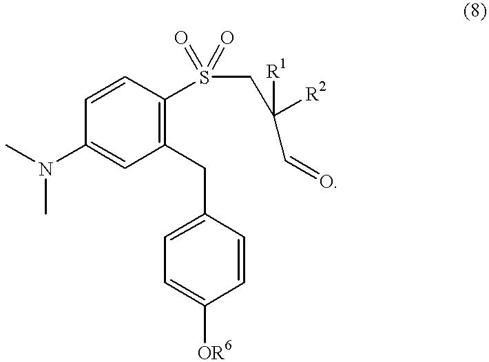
C1(N(C)C)=CC(CC2=CC=C([OR6])C=C2)=C(S(CC([R1])([R2])C=O)(=O)=O)C=C1
